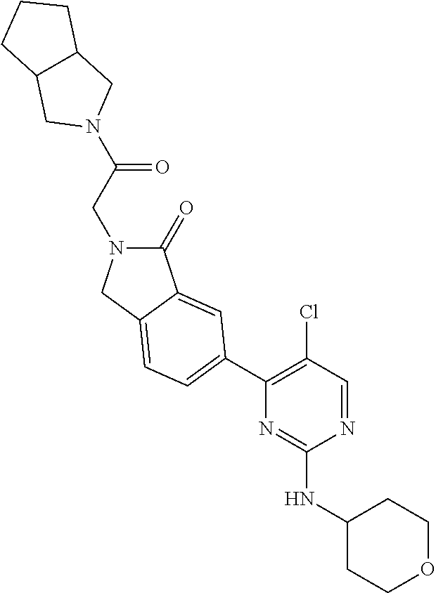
N1(C(CN2C(=O)C3=CC(C4=C(Cl)C=NC(NC5CCOCC5)=N4)=CC=C3C2)=O)CC2C(C1)CCC2
